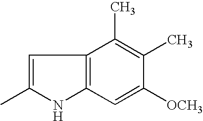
C1=C(C)NC2=C1C(C)=C(C)C([OCH3])=C2
